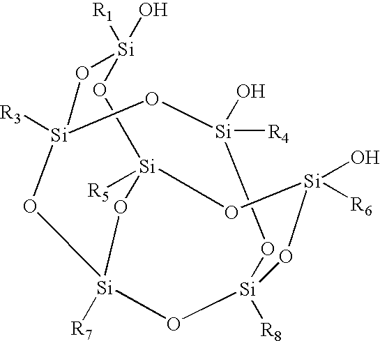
[R5][Si]12O[Si]([R6])(O)O[Si]3([R8])O[Si]([R4])(O)O[Si]([R3])(O[Si]([R1])(O)O1)O[Si]([R7])(O3)O2
